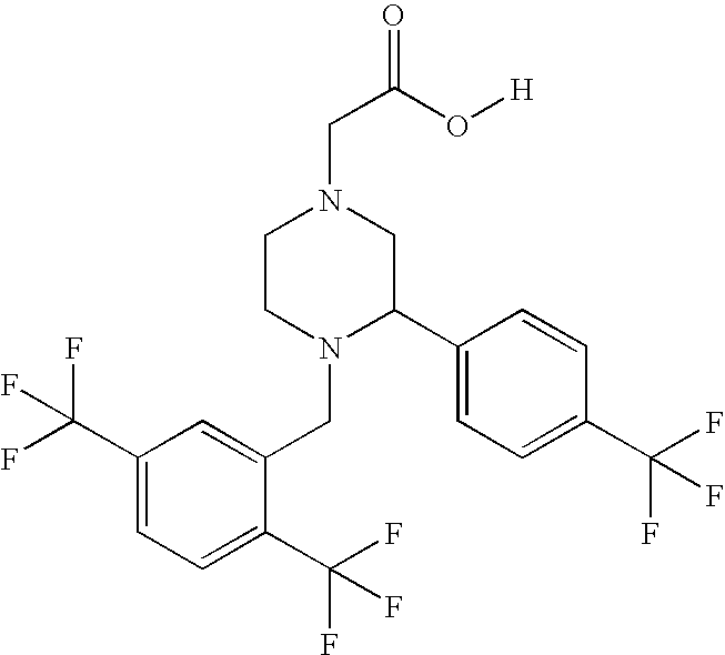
C1CN(CC2=CC(C(F)(F)F)=CC=C2C(F)(F)F)C(C2=CC=C(C(F)(F)F)C=C2)CN1CC(=O)O[H]
